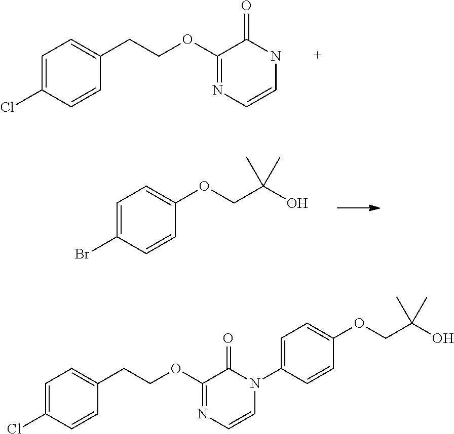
C1(OCCC2=CC=C(Cl)C=C2)=NC=CNC1=O.BrC1=CC=C(OCC(O)(C)C)C=C1.C1(OCCC2=CC=C(Cl)C=C2)=NC=CN(C2=CC=C(OCC(O)(C)C)C=C2)C1=O
